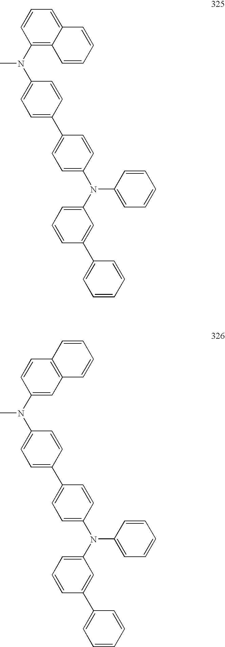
C12=C(N(C3=CC=C(C4=CC=C(N(C5=CC=CC(C6=CC=CC=C6)=C5)C5=CC=CC=C5)C=C4)C=C3)C)C=CC=C1C=CC=C2.C1=C(N(C2=CC=C(C3=CC=C(N(C4=CC=CC(C5=CC=CC=C5)=C4)C4=CC=CC=C4)C=C3)C=C2)C)C=CC2=C1C=CC=C2
